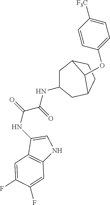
C1=C([F3C])C=CC(OC2C3CC(NC(C(NC4=CNC5=C4C=C(F)C(F)=C5)=O)=O)CC2CC3)=C1
